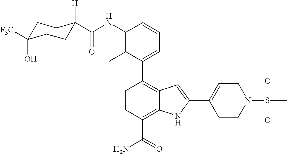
O.O.C1=CC(C(=O)N)=C2C(=C1C1=CC=CC(NC(C3([H])CCC(O)([F3C])CC3)=O)=C1C)C=C(C1=CCN(SC)CC1)N2
